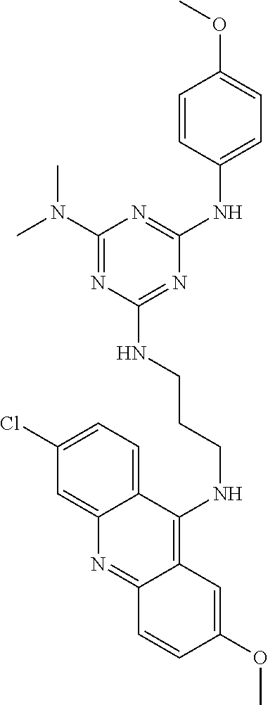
N(C)(C1=NC(NCCCNC2=C3C(=NC4=CC(Cl)=CC=C24)C=CC(OC)=C3)=NC(NC2=CC=C(OC)C=C2)=N1)C
